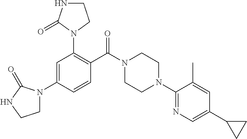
N1(C2=C(C(N3CCN(C4=NC=C(C5CC5)C=C4C)CC3)=O)C=CC(N3CCNC3=O)=C2)CCNC1=O
